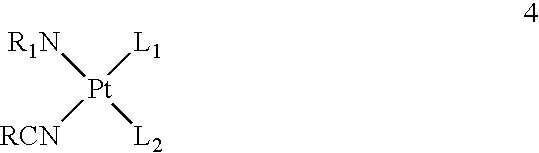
[R1N][Pt]([L1])([RCN])[L2]
